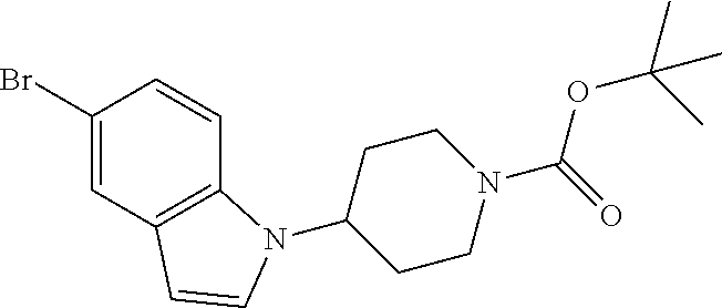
C12=C(C=C(Br)C=C1)C=CN2C1CCN(C(=O)OC(C)(C)C)CC1
